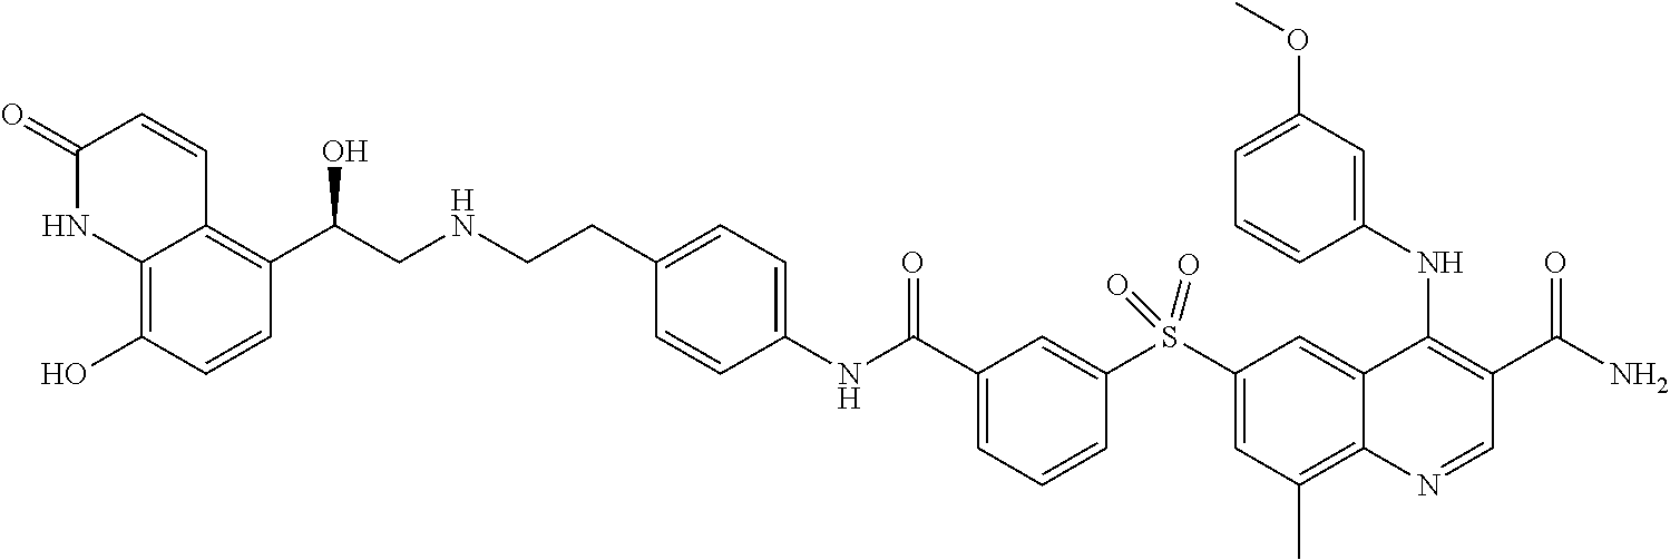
N(C1=CC=C(CCNCC(C2=C3C(=C(O)C=C2)NC(=O)C=C3)O)C=C1)C(C1=CC=CC(S(C2=CC(C)=C3C(=C2)C(NC2=CC(OC)=CC=C2)=C(C(N)=O)C=N3)(=O)=O)=C1)=O
